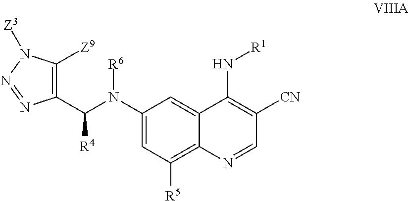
C1(N(C(C2=C([Z9])N([Z3])N=N2)[R4])[R6])=CC([R5])=C2C(=C1)C(N[R1])=C([CN])C=N2
